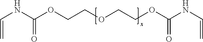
C(NC(OCCOCCOC(NC=C)=O)=O)=C
